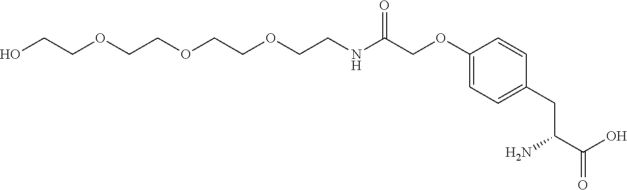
OCCOCCOCCOCCNC(COC1=CC=C(CC(C(O)=O)N)C=C1)=O
